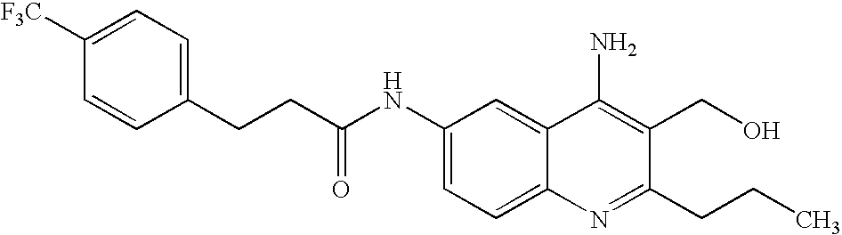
C1=CC(CCC(NC2=CC=C3C(=C2)C(N)=C(CO)C(CCC)=N3)=O)=CC=C1[F3C]
